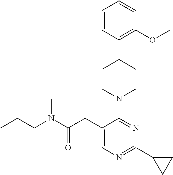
C1=CC(C2CCN(C3=NC(C4CC4)=NC=C3CC(N(CCC)C)=O)CC2)=C(OC)C=C1
